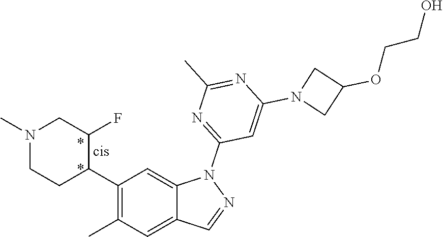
C1(C2C(F)CN(C)CC2)=C(C)C=C2C(=C1)N(C1=NC(C)=NC(N3CC(OCCO)C3)=C1)N=C2
